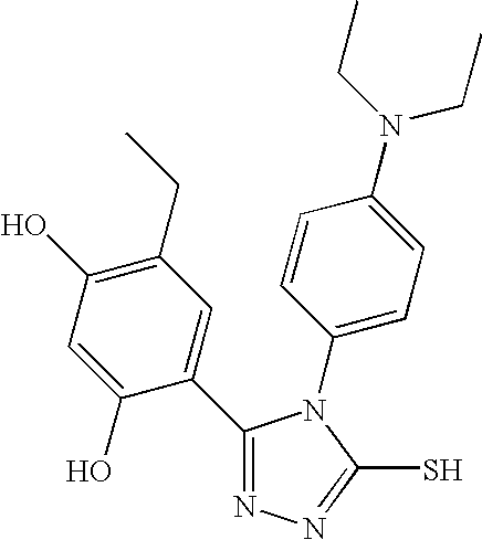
C1(C2=CC(CC)=C(O)C=C2O)=NN=C(S)N1C1=CC=C(N(CC)CC)C=C1
